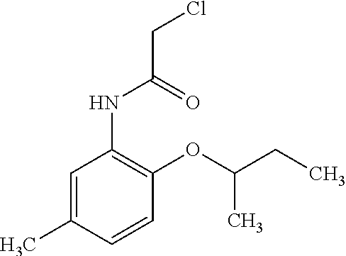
C1=C(C)C=CC(OC(CC)C)=C1NC(CCl)=O
